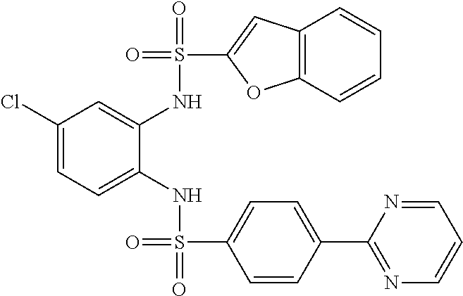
C1(Cl)=CC=C(NS(=O)(C2=CC=C(C3=NC=CC=N3)C=C2)=O)C(NS(=O)(C2=CC3=C(O2)C=CC=C3)=O)=C1
